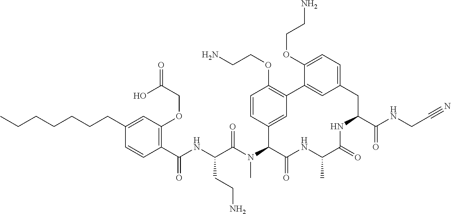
C1(C(NC(C(N(C2C(=O)NC(C)C(=O)NC(C(NCC#N)=O)CC3=CC=C(OCCN)C(=C3)C3=C(OCCN)C=CC2=C3)C)=O)CCN)=O)=C(OCC(=O)O)C=C(CCCCCCC)C=C1
